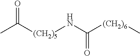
C(=O)([(CH2)5]NC([(CH2)6]C)=O)C
